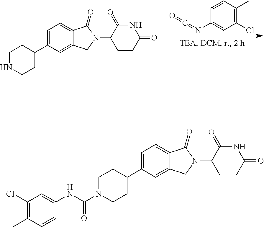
C1=CC(N=C=O)=CC(Cl)=C1C.C1=C(C2CCNCC2)C=C2C(=C1)C(=O)N(C1CCC(=O)NC1=O)C2.C1=C(C2CCN(C(NC3=CC(Cl)=C(C)C=C3)=O)CC2)C=C2C(=C1)C(=O)N(C1CCC(=O)NC1=O)C2
